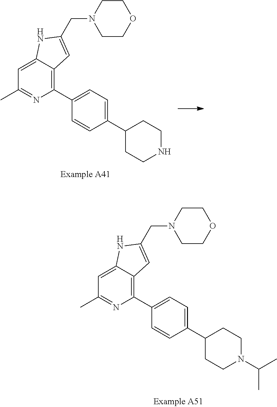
C1(C2=CC=C(C3CCNCC3)C=C2)=C2C(=CC(C)=N1)NC(CN1CCOCC1)=C2.C1(C2=CC=C(C3CCN(C(C)C)CC3)C=C2)=C2C(=CC(C)=N1)NC(CN1CCOCC1)=C2
